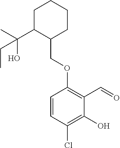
C1C(C(C)(O)CC)C(COC2=C(C=O)C(O)=C(Cl)C=C2)CCC1
